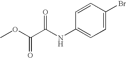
C1=C(Br)C=CC(NC(C(=O)OC)=O)=C1
